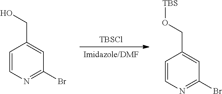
C1=CN=C(Br)C=C1CO[TBS].[TBSCl].[Imidazole/DMF].C1=CN=C(Br)C=C1CO
